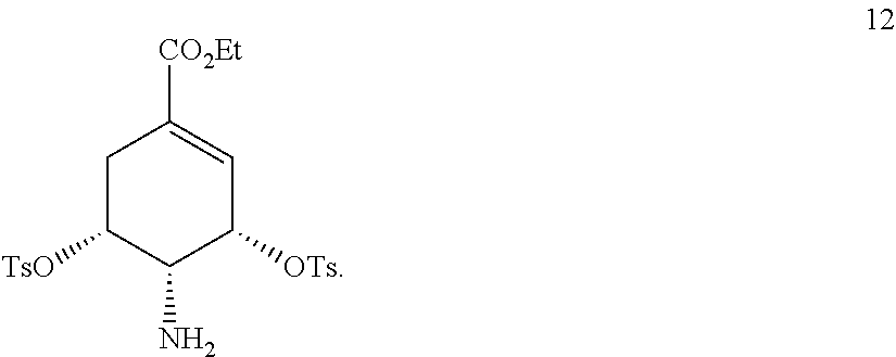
C1C([TsO])C(N)C([OTs])C=C1[CO2Et]
